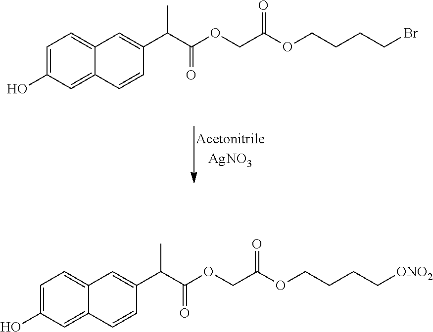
C1=C(O)C=C2C(=C1)C=C(C(C(OCC(=O)OCCCCBr)=O)C)C=C2.C1=C(O)C=C2C(=C1)C=C(C(C(OCC(=O)OCCCC[ONO2])=O)C)C=C2
